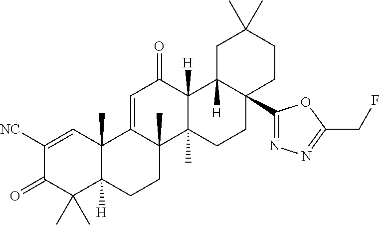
C12(C)C([H])(CCC3(C)C1=CC(=O)C1([H])C3(C)CCC3(C4=NN=C(CF)O4)C1([H])CC(C)(C)CC3)C(C)(C)C(=O)C([NC])=C2
